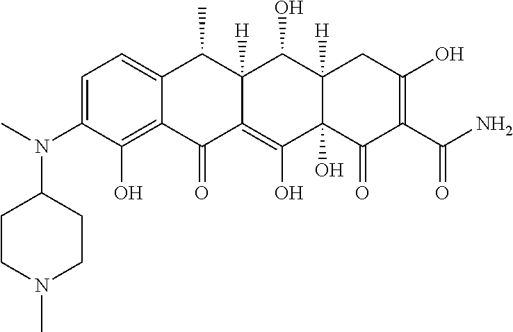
C1=C(N(C)C2CCN(C)CC2)C(O)=C2C(=C1)C(C)C1([H])C(=C(O)C3(O)C([H])(C1O)CC(O)=C(C(N)=O)C3=O)C2=O
